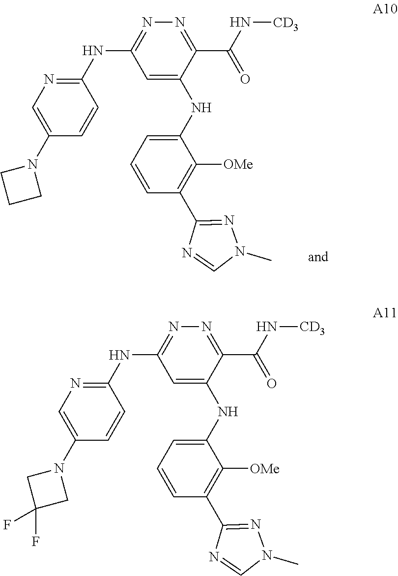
C1=C(NC2=CC=CC(C3=NN(C)C=N3)=C2[OMe])C(C(=O)N[CD3])=NN=C1NC1=NC=C(N2CC(F)(F)C2)C=C1.C1=C(NC2=CC=CC(C3=NN(C)C=N3)=C2[OMe])C(C(=O)N[CD3])=NN=C1NC1=NC=C(N2CCC2)C=C1
